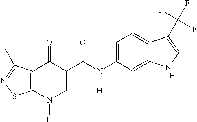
C12=C(N([H])C=C(C(N(C3=CC=C4C(=C3)NC=C4C(F)(F)F)[H])=O)C1=O)SN=C2C.[H]
